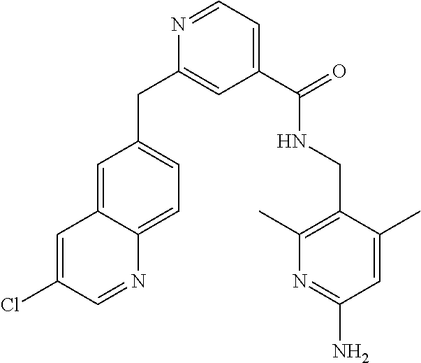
N1=CC=C(C(NCC2=C(C)N=C(N)C=C2C)=O)C=C1CC1=CC=C2C(=C1)C=C(Cl)C=N2
